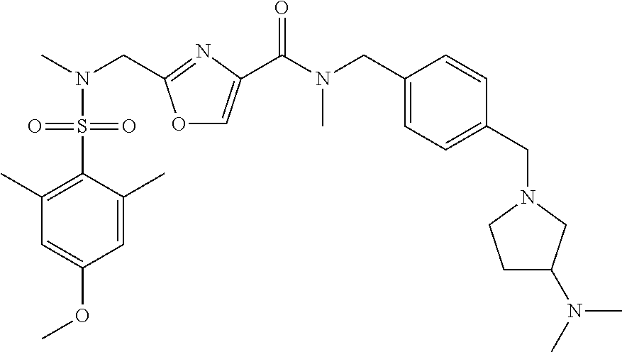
O1C=C(C(N(C)CC2=CC=C(CN3CCC(N(C)C)C3)C=C2)=O)N=C1CN(C)S(C1=C(C)C=C(OC)C=C1C)(=O)=O
